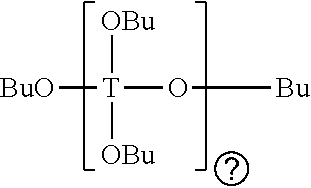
[BuO][T](O[Bu])([OBu])[OBu]
